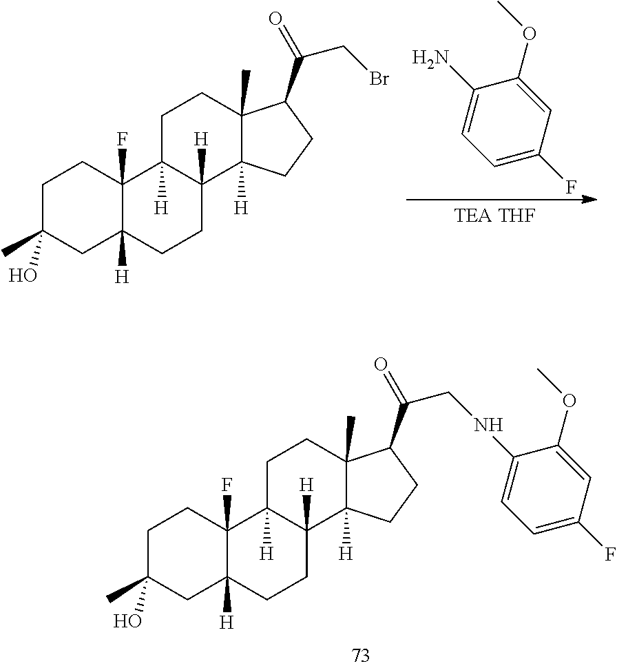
C1C(C)(O)CC2([H])C(F)(C1)C1([H])C([H])(CC2)C2([H])C(C)(CC1)C(C(CNC1=CC=C(F)C=C1OC)=O)CC2.C1C(C)(O)CC2([H])C(F)(C1)C1([H])C([H])(CC2)C2([H])C(C)(CC1)C(C(CBr)=O)CC2.C1(OC)=CC(F)=CC=C1N
